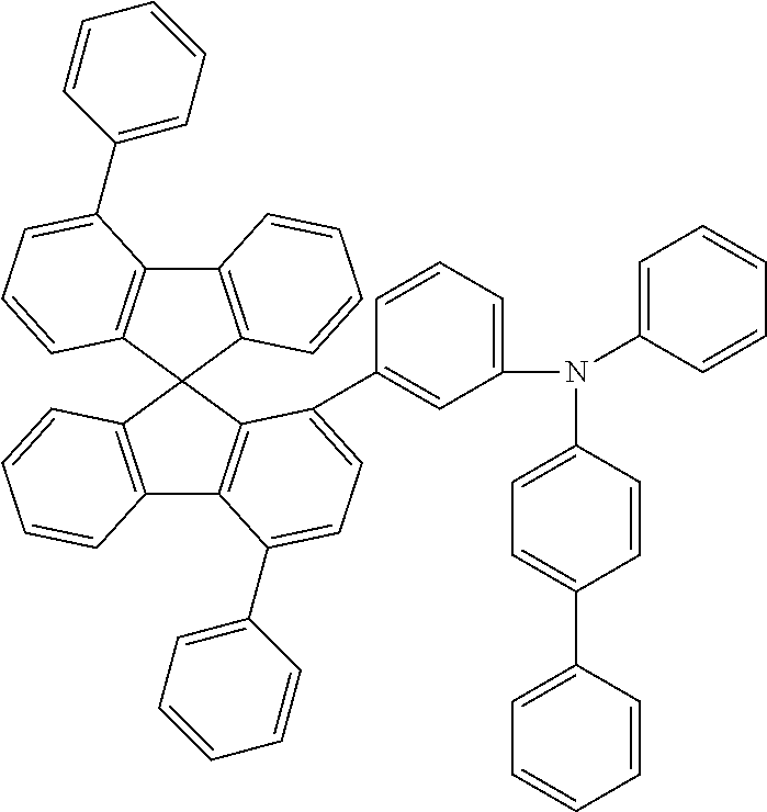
C12=C(C3(C4=C1C(C1=CC=CC=C1)=CC=C4)C1=C(C4=C3C(C3=CC(N(C5=CC=C(C6=CC=CC=C6)C=C5)C5=CC=CC=C5)=CC=C3)=CC=C4C3=CC=CC=C3)C=CC=C1)C=CC=C2
